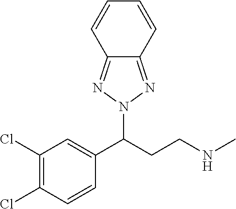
C1(Cl)=C(Cl)C=CC(C(CCNC)N2N=C3C(=N2)C=CC=C3)=C1
